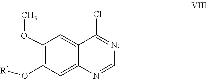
C1=NC2=CC(O[R1])=C(OC)C=C2C(Cl)=N1
